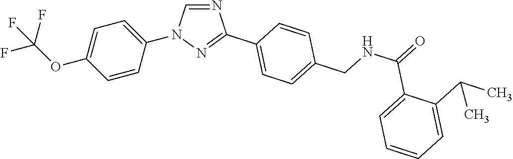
C1=CC(N2C=NC(C3=CC=C(CNC(=O)C4=CC=CC=C4C(C)C)C=C3)=N2)=CC=C1OC(F)(F)F
